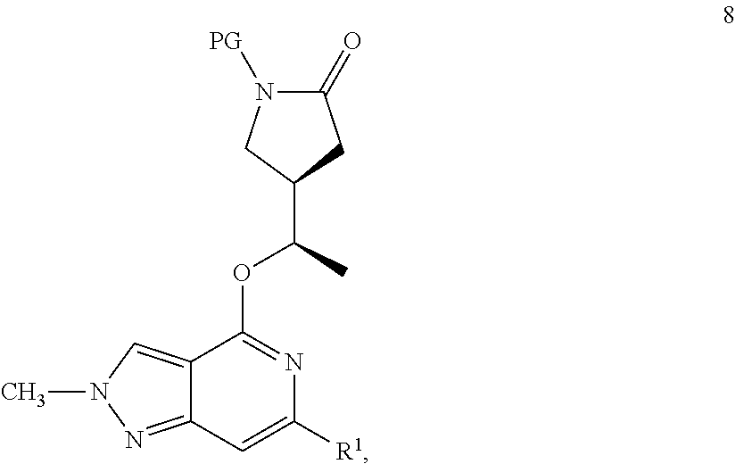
C12=CN(C)N=C1C=C([R1])N=C2OC(C1CC(=O)N([PG])C1)C
